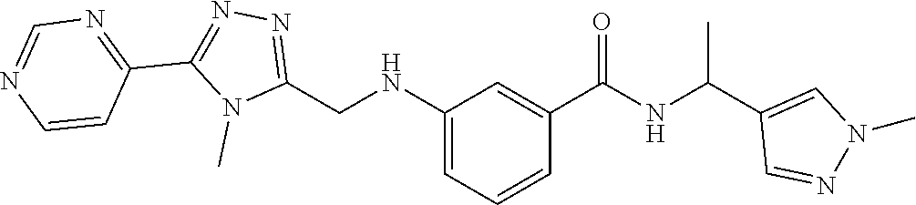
N1=C(CNC2=CC=CC(C(=O)NC(C3=CN(C)N=C3)C)=C2)N(C)C(C2=NC=NC=C2)=N1
